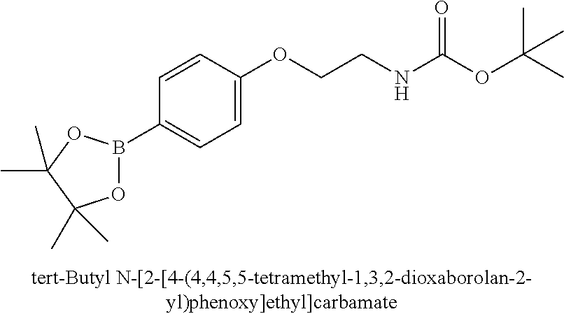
C1=CC(OCCNC(OC(C)(C)C)=O)=CC=C1B1OC(C)(C)C(C)(C)O1
